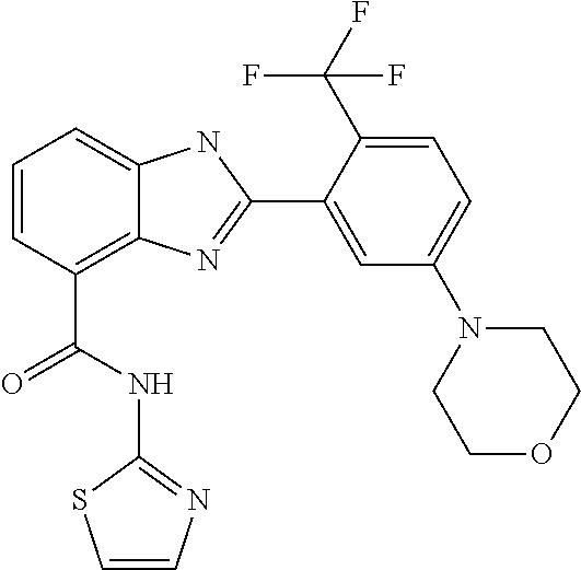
C1=CC(C(NC2=NC=CS2)=O)=C2C(=C1)NC(C1=CC(N3CCOCC3)=CC=C1C(F)(F)F)=N2
